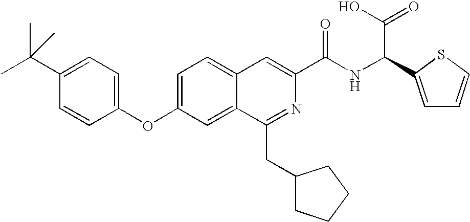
C1=C2C(=CC(OC3=CC=C(C(C)(C)C)C=C3)=C1)C(CC1CCCC1)=NC(C(NC(C1=CC=CS1)C(O)=O)=O)=C2
